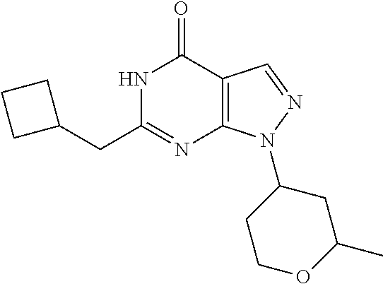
N1C(CC2CCC2)=NC2=C(C1=O)C=NN2C1CCOC(C)C1
